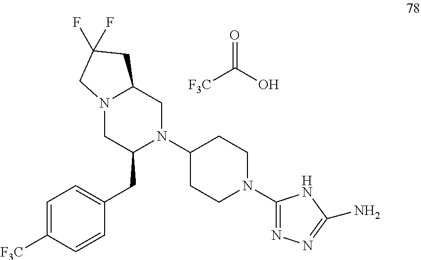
C1(N2CCC(N3C(CC4=CC=C([F3C])C=C4)CN4C(C3)CC(F)(F)C4)CC2)=NN=C(N)N1.[F3C]C(=O)O
